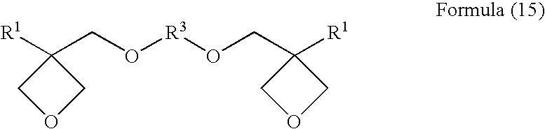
C1(CO[R3]OCC2([R1])COC2)([R1])COC1
